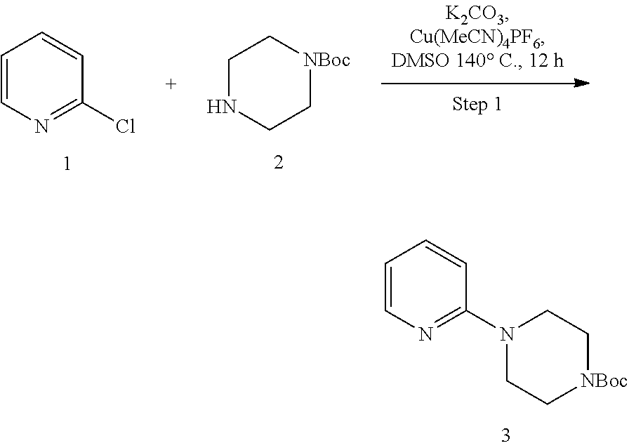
C1=CN=C(Cl)C=C1.N1CC[NBoc]CC1.C1=CN=C(N2CC[NBoc]CC2)C=C1
